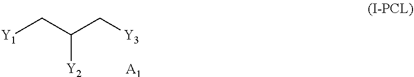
[Y1]CC(C[Y3])[Y2].[A1]
